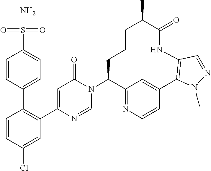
C12=NC=CC(=C1)C1=C(NC(=O)C(C)CCCC2N2C(=O)C=C(C3=C(C4=CC=C(S(N)(=O)=O)C=C4)C=CC(Cl)=C3)N=C2)C=NN1C
